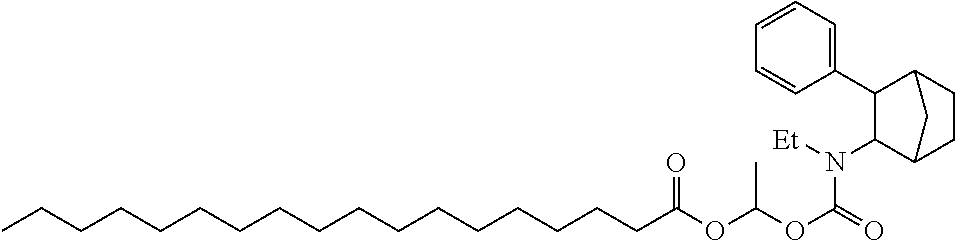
C1(N([Et])C(OC(OC(CCCCCCCCCCCCCCCCC)=O)C)=O)C2CCC(C1C1=CC=CC=C1)C2
